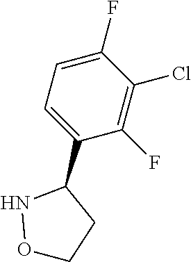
C1=C(F)C(Cl)=C(F)C(C2NOCC2)=C1
